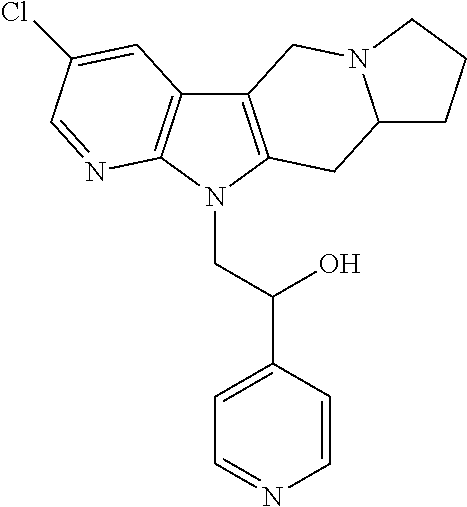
C12=C(N(CC(C3=CC=NC=C3)O)C3=C1C=C(Cl)C=N3)CC1N(C2)CCC1
